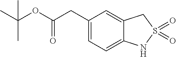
C1(CC(OC(C)(C)C)=O)=CC=C2C(=C1)CS(=O)(=O)N2
